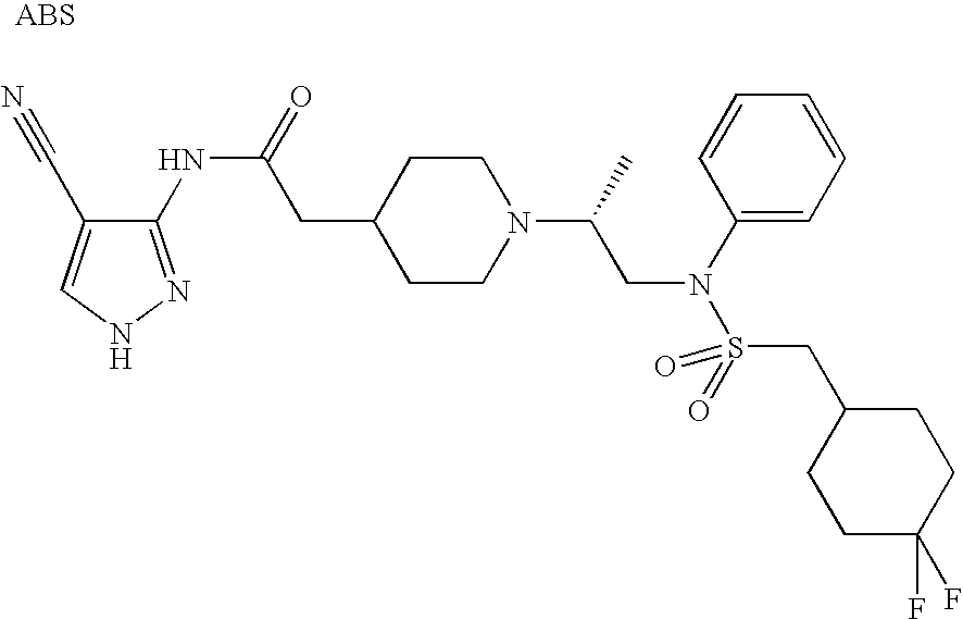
C1(NC(=O)CC2CCN(C(C)CN(C3=CC=CC=C3)S(=O)(CC3CCC(F)(F)CC3)=O)CC2)=NNC=C1C#N
